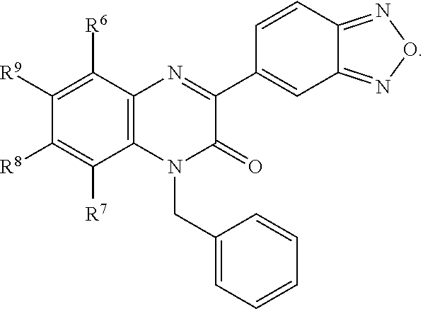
C1([R9])=C([R6])C2=C(C([R7])=C1[R8])N(CC1=CC=CC=C1)C(=O)C(C1=CC3=NON=C3C=C1)=N2
